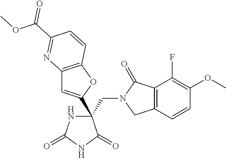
C(C1(C2=CC3=C(O2)C=CC(C(OC)=O)=N3)NC(=O)NC1=O)N1CC2=C(C1=O)C(F)=C(OC)C=C2
